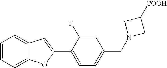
C1=CC=C2C(=C1)C=C(C1=CC=C(CN3CC([COOH])C3)C=C1F)O2
